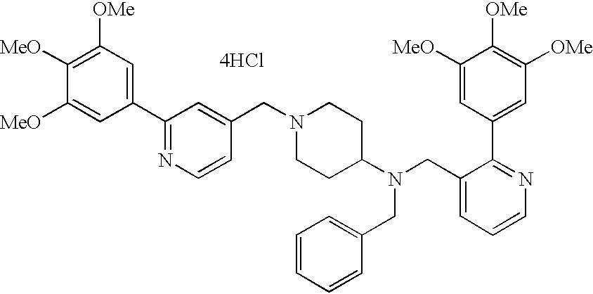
C1([OMe])=C([MeO])C([MeO])=CC(C2=NC=CC(CN3CCC(N(CC4=CC=CN=C4C4=CC([OMe])=C([OMe])C([MeO])=C4)CC4=CC=CC=C4)CC3)=C2)=C1.[4HCl]
